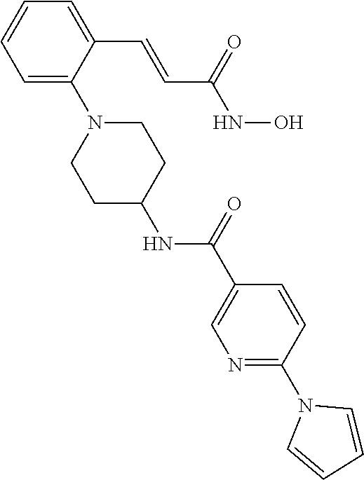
C1=C(N2CCC(NC(C3=CN=C(N4C=CC=C4)C=C3)=O)CC2)C(C=CC(NO)=O)=CC=C1
